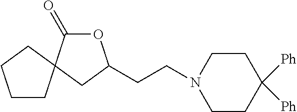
O1C(=O)C2(CC1CCN1CCC([Ph])([Ph])CC1)CCCC2
